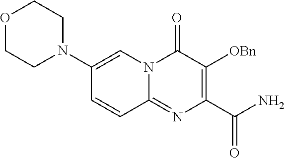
O1CCN(C2=CN3C(=NC(C(=O)N)=C([OBn])C3=O)C=C2)CC1
